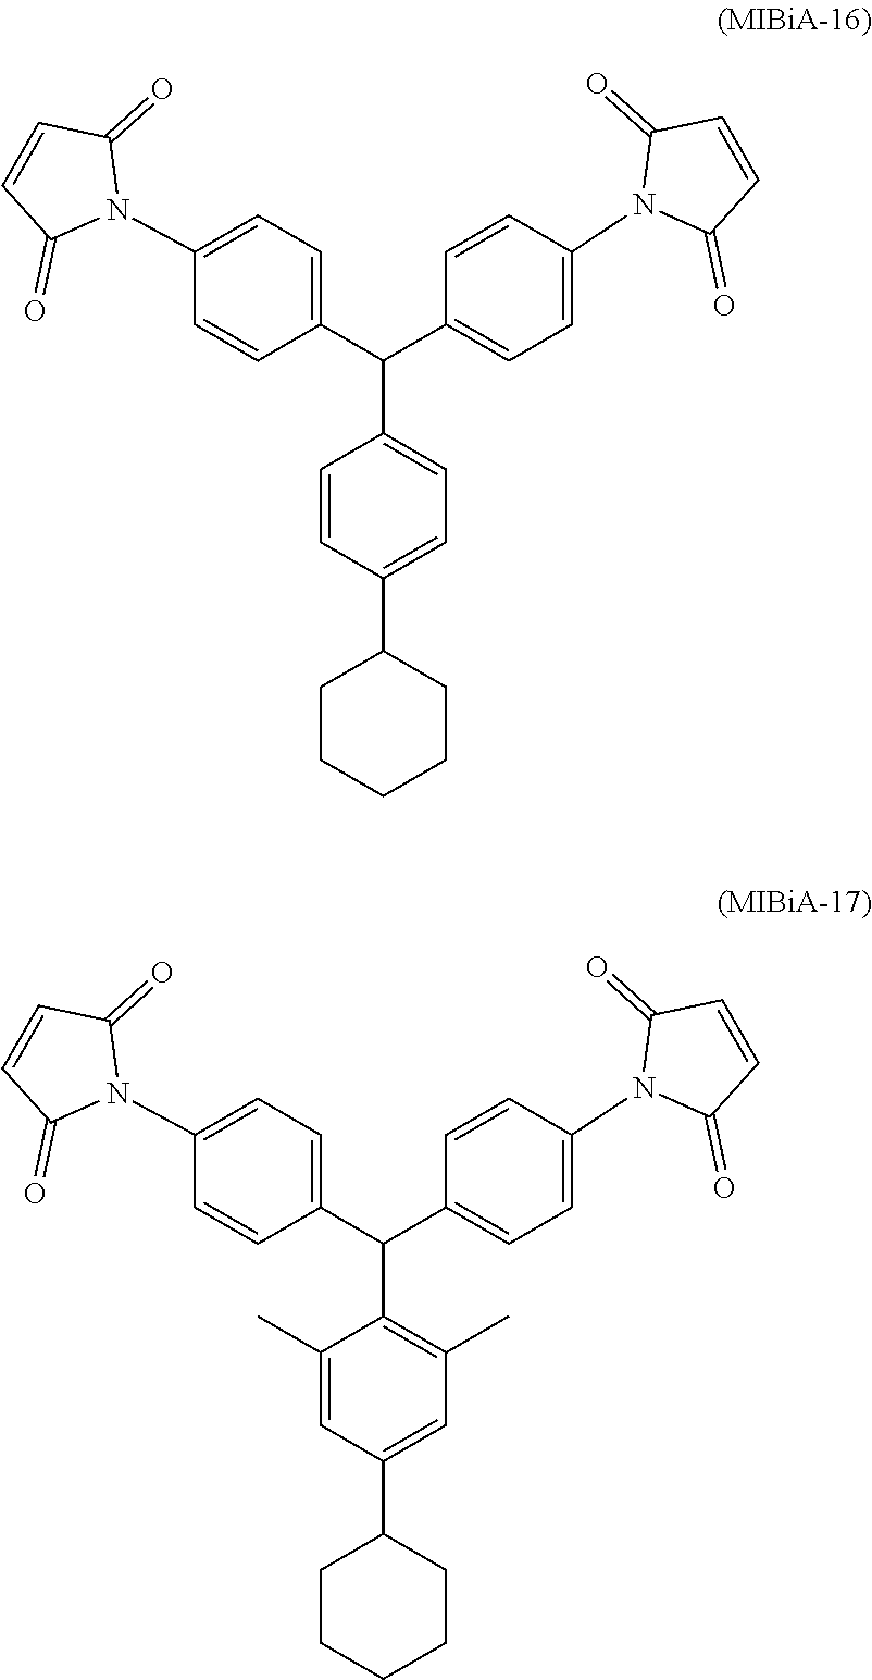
C1(C(C2=CC=C(N3C(=O)C=CC3=O)C=C2)C2=CC=C(C3CCCCC3)C=C2)=CC=C(N2C(=O)C=CC2=O)C=C1.C1(C(C2=CC=C(N3C(=O)C=CC3=O)C=C2)C2=C(C)C=C(C3CCCCC3)C=C2C)=CC=C(N2C(=O)C=CC2=O)C=C1
